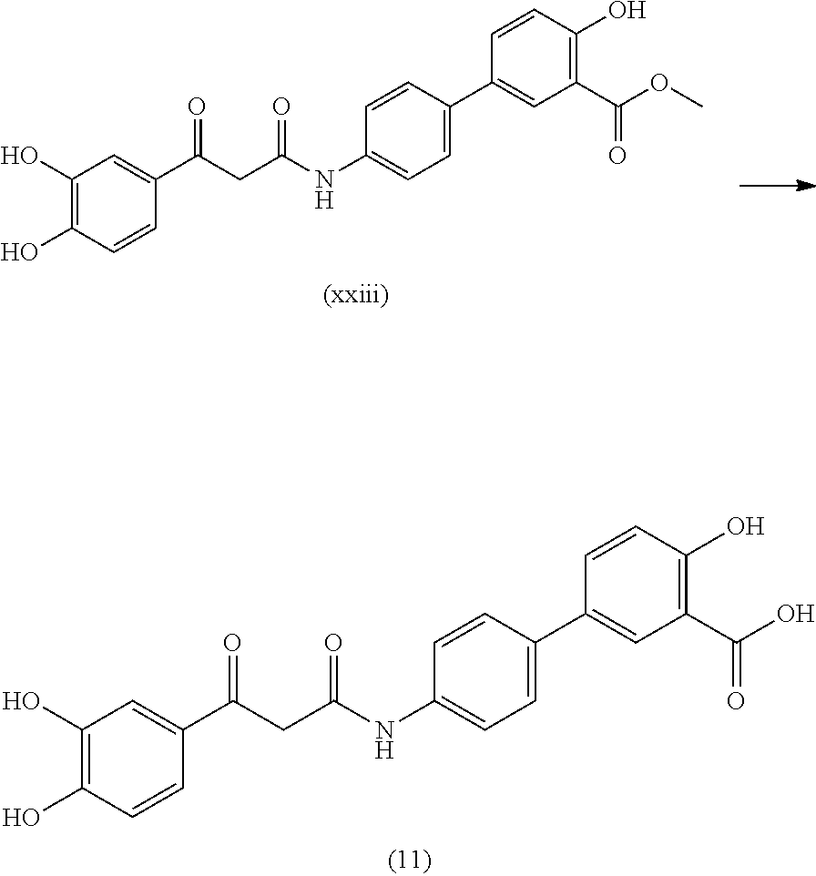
C1(O)=C(O)C=CC(C(CC(NC2=CC=C(C3=CC(C(=O)OC)=C(O)C=C3)C=C2)=O)=O)=C1.C1(O)=C(O)C=CC(C(CC(NC2=CC=C(C3=CC(C(=O)O)=C(O)C=C3)C=C2)=O)=O)=C1
